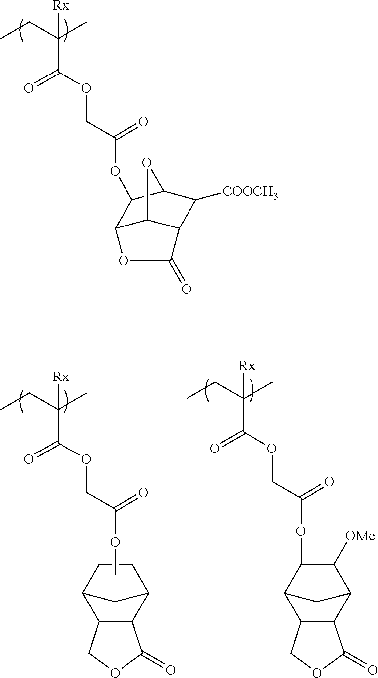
CCC(C)([Rx])C(OCC(OC)=O)=O.C1CC2C3C(C1C2)C(=O)OC3.CCC(C)([Rx])C(OCC(OC1C([OMe])C2C3C(C1C2)COC3=O)=O)=O.CCC(C)([Rx])C(OCC(OC1C2C3C(C([COOCH3])C1O3)C(=O)O2)=O)=O
